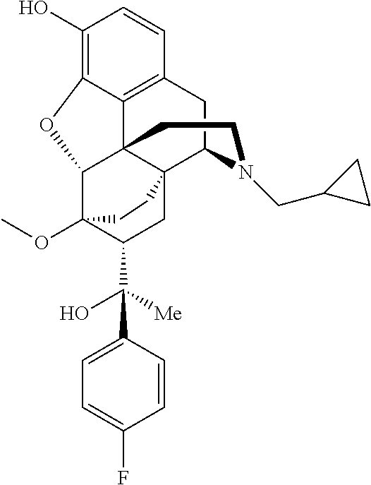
C1(O)=C2C3=C(C=C1)CC1C45C3(C(C(OC)(C(C(O)([Me])C3=CC=C(F)C=C3)C4)CC5)O2)CCN1CC1CC1
